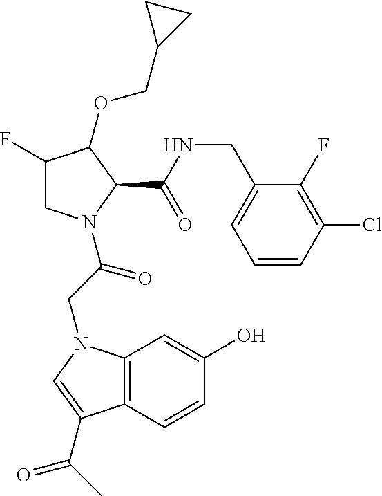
C1C(F)C(OCC2CC2)C(C(=O)NCC2=CC=CC(Cl)=C2F)N1C(CN1C2=C(C(C(C)=O)=C1)C=CC(O)=C2)=O
